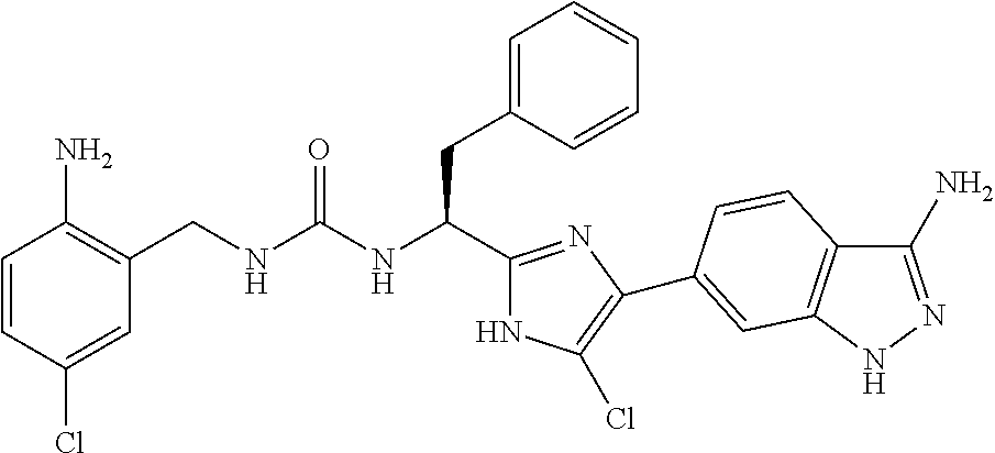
C(NC(CC1=CC=CC=C1)C1=NC(C2=CC3=C(C(N)=NN3)C=C2)=C(Cl)N1)(=O)NCC1=C(N)C=CC(Cl)=C1
